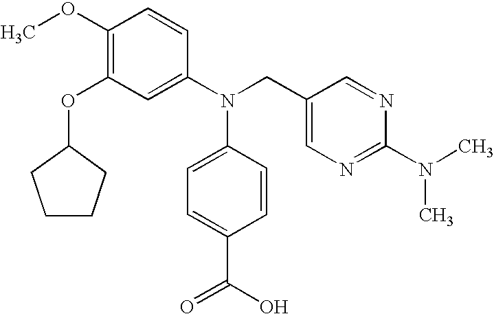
C1(OC)=C(OC2CCCC2)C=C(N(CC2=CN=C(N(C)C)N=C2)C2=CC=C(C(=O)O)C=C2)C=C1
